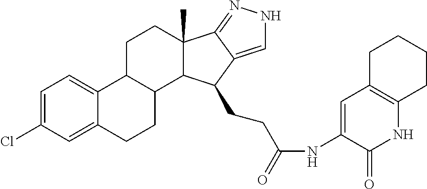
C1=C(Cl)C=C2C(=C1)C1C(CC2)C2C(C)(CC1)C1=NNC=C1C2CCC(NC1=CC2=C(NC1=O)CCCC2)=O
